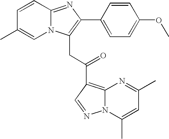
C1=CC2=NC(C3=CC=C(OC)C=C3)=C(CC(=O)C3=C4N(N=C3)C(C)=CC(C)=N4)N2C=C1C
